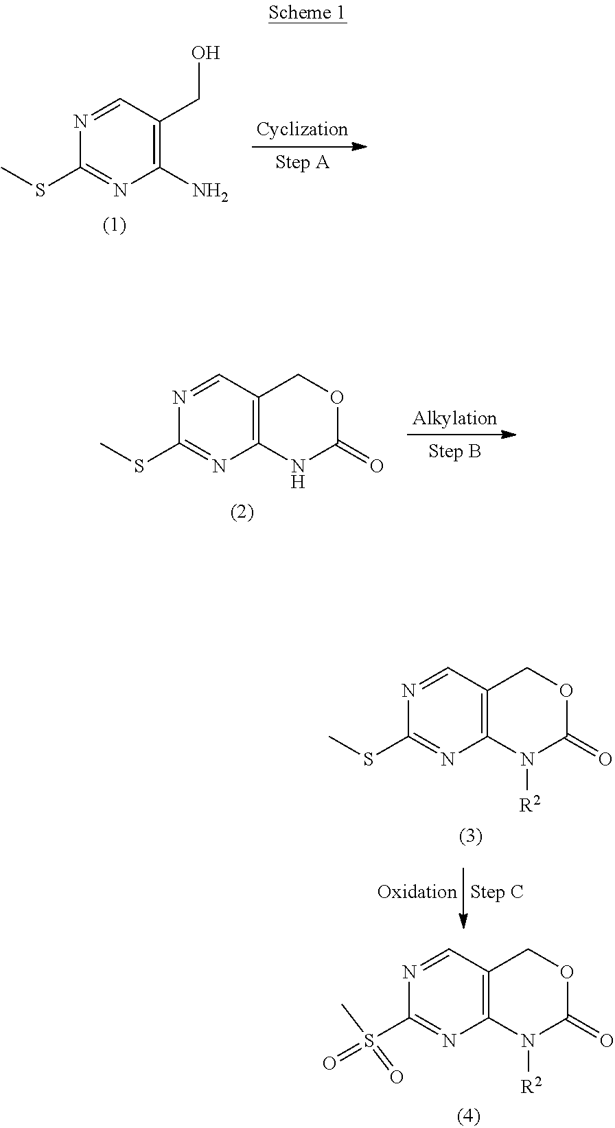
CSC1=NC(N)=C(CO)C=N1.CSC1=NC2=C(C=N1)COC(=O)N2.CSC1=NC2=C(C=N1)COC(=O)N2[R2].S(C1=NC2=C(C=N1)COC(=O)N2[R2])(=O)(C)=O
